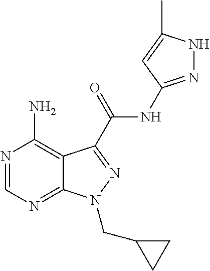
N1=CN=C2C(=C1N)C(C(=O)NC1=NNC(C)=C1)=NN2CC1CC1
